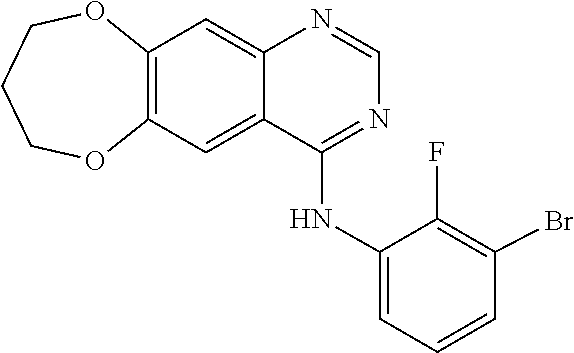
C1=NC2=CC3=C(C=C2C(NC2=CC=CC(Br)=C2F)=N1)OCCCO3
